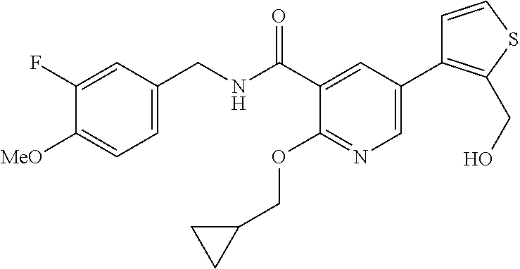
C1=C(CNC(C2=CC(C3=C(CO)SC=C3)=CN=C2OCC2CC2)=O)C=C(F)C([MeO])=C1
